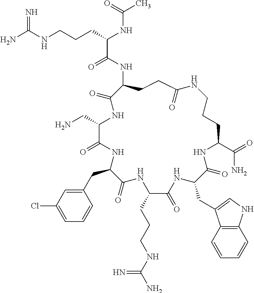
NC(NCCCC(NC(C)=O)C(=O)NC1CCC(=O)NCCCC(C(=O)N)NC(=O)C(CC2=CNC3=C2C=CC=C3)NC(=O)C(CCCNC(N)=N)NC(=O)C(CC2=CC(Cl)=CC=C2)NC(=O)C(CN)NC1=O)=N
